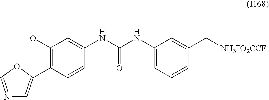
N1=COC(C2=C(OC)C=C(NC(NC3=CC=CC(C[NH3+O2CCF])=C3)=O)C=C2)=C1
